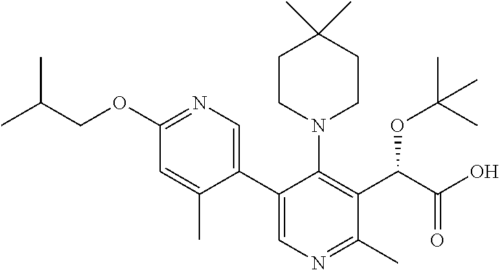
C1(OCC(C)C)=NC=C(C2=CN=C(C)C(C(C(O)=O)OC(C)(C)C)=C2N2CCC(C)(C)CC2)C(C)=C1
